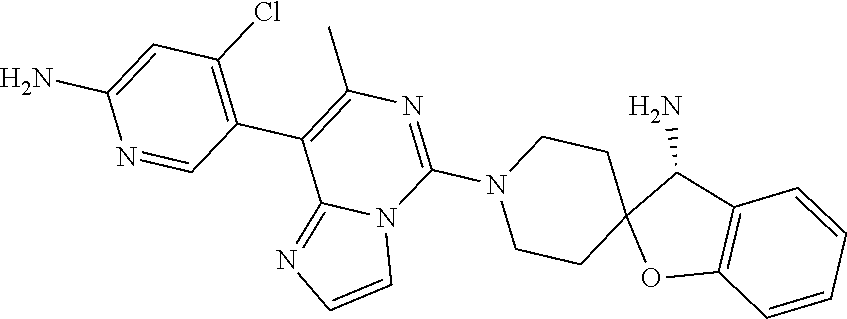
C12=C(C(N)C3(O1)CCN(C1=NC(C)=C(C4=C(Cl)C=C(N)N=C4)C4=NC=CN41)CC3)C=CC=C2
